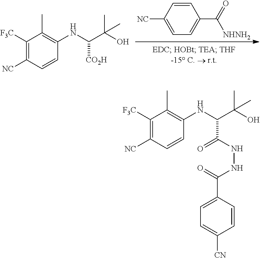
C1([F3C])=C([NC])C=CC(NC(C(O)(C)C)[CO2H])=C1C.C1=CC([NC])=CC=C1C(=O)[NHNH2].C1([F3C])=C([NC])C=CC(NC(C(O)(C)C)C(NNC(C2=CC=C([CN])C=C2)=O)=O)=C1C
